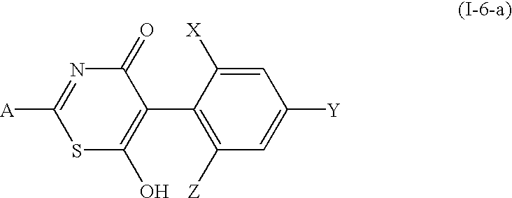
C1(C2=C([Z])C=C([Y])C=C2[X])=C(O)SC([A])=NC1=O
